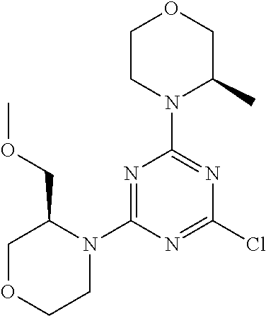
C1CN(C2=NC(Cl)=NC(N3C(COC)COCC3)=N2)C(C)CO1
